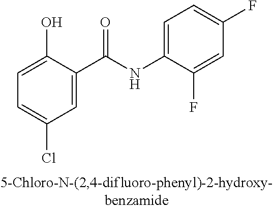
C1(O)=CC=C(Cl)C=C1C(NC1=CC=C(F)C=C1F)=O
